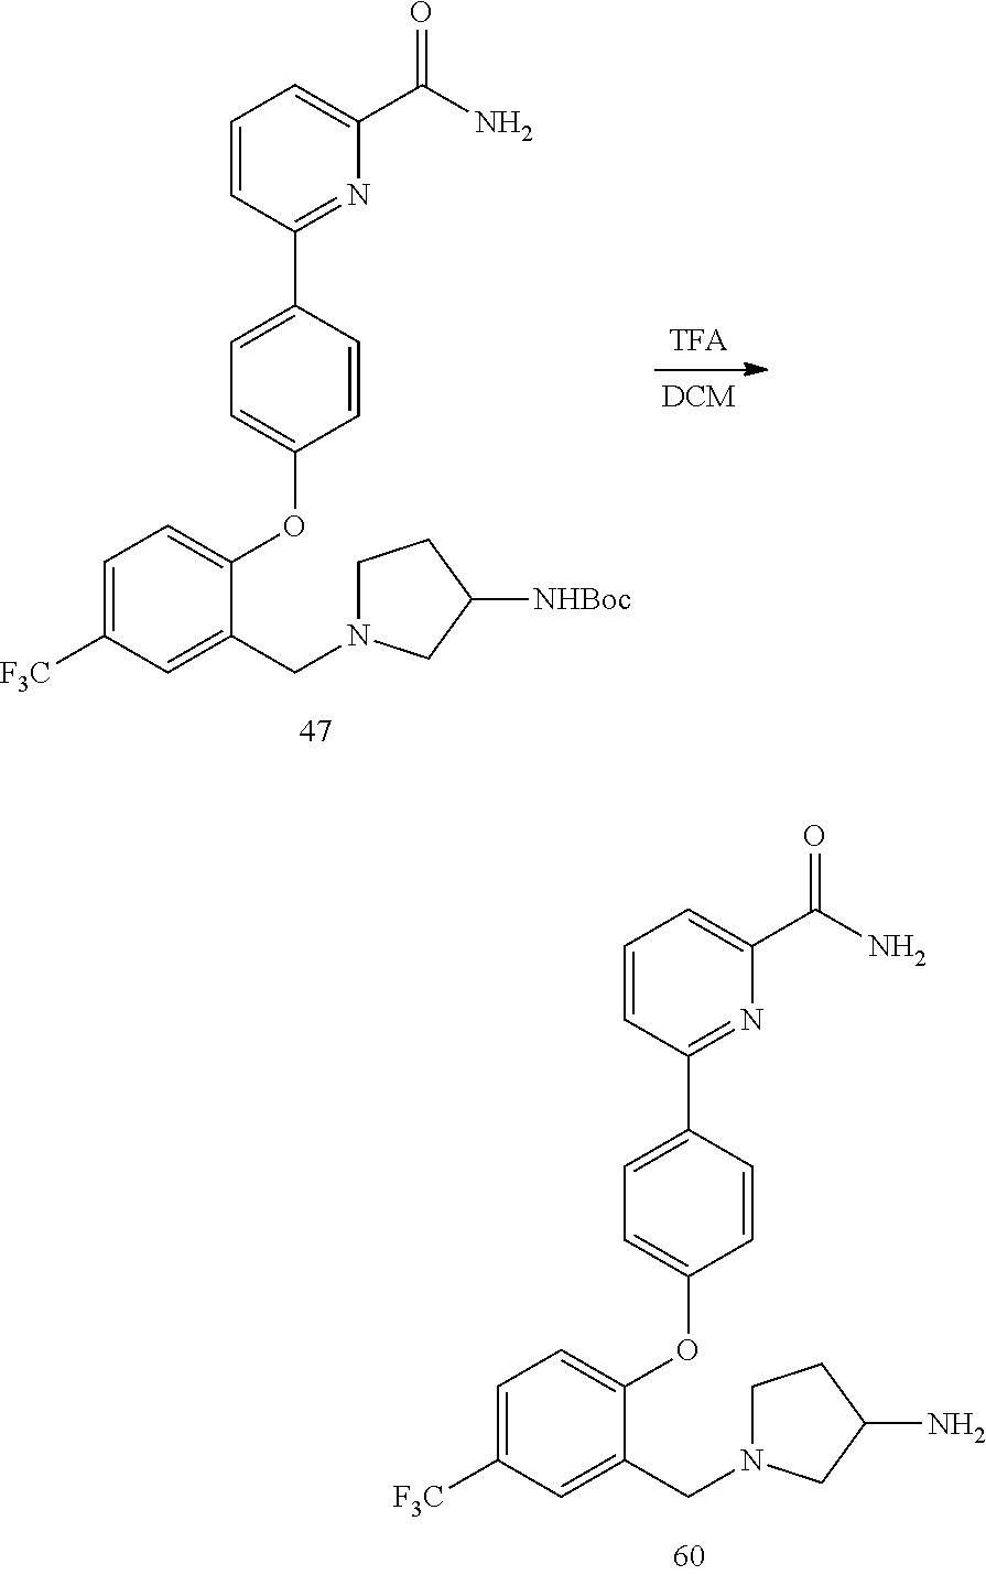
C1=CC(C2=CC=C(OC3=CC=C([F3C])C=C3CN3CCC(N)C3)C=C2)=NC(C(N)=O)=C1.C1=CC(C2=CC=C(OC3=CC=C([F3C])C=C3CN3CCC([NHBoc])C3)C=C2)=NC(C(N)=O)=C1
